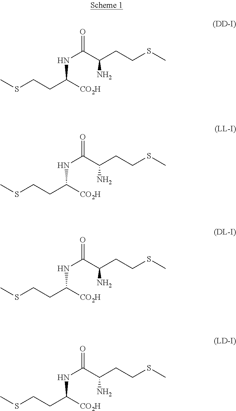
CSCCC([CO2H])NC(C(CCSC)N)=O.CSCCC([CO2H])NC(C(CCSC)N)=O.CSCCC([CO2H])NC(C(CCSC)N)=O.CSCCC([CO2H])NC(C(CCSC)N)=O
